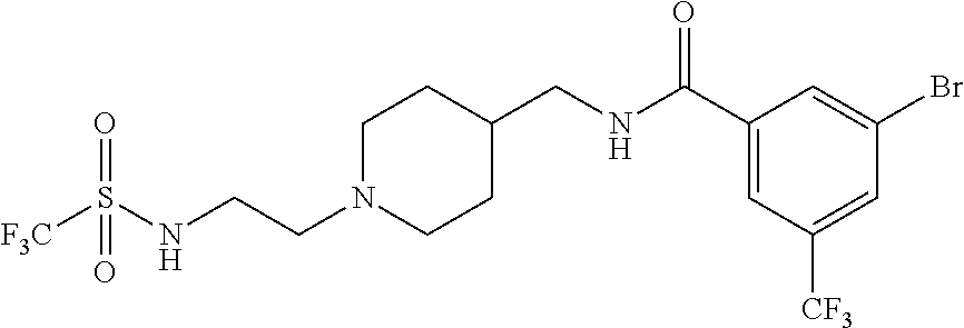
C1N(CCNS([F3C])(=O)=O)CCC(CNC(=O)C2=CC([CF3])=CC(Br)=C2)C1
